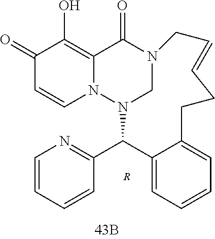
N12CN(C(C3=NC=CC=C3)C3=CC=CC=C3CCC=CC1)N1C=CC(=O)C(O)=C1C2=O.[R]
